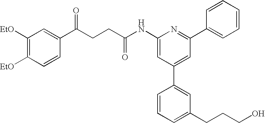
C1([EtO])=C([EtO])C=CC(C(CCC(NC2=CC(C3=CC(CCCO)=CC=C3)=CC(C3=CC=CC=C3)=N2)=O)=O)=C1
